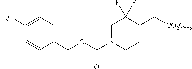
C1(C[CO2CH3])CCN(C(OCC2=CC=C(C)C=C2)=O)CC1(F)F
